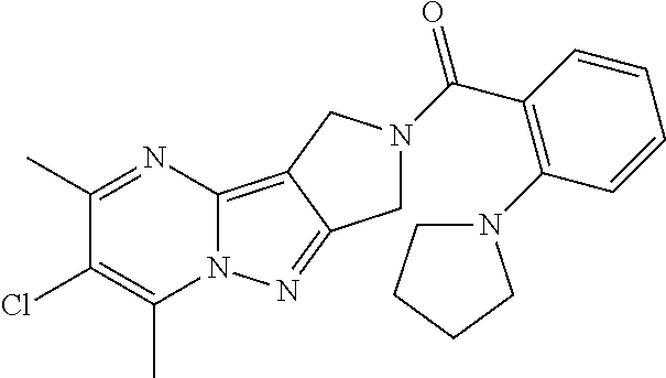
C1(C)=NC2=C3C(=NN2C(C)=C1Cl)CN(C(=O)C1=C(N2CCCC2)C=CC=C1)C3
